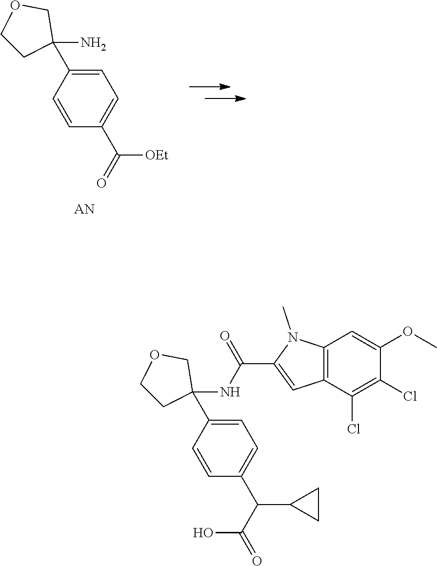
NC1(C2=CC=C(C(=O)[OEt])C=C2)COCC1.C12=C(C(Cl)=C(Cl)C(OC)=C1)C=C(C(=O)NC1(C3=CC=C(C(C(=O)O)C4CC4)C=C3)COCC1)N2C
